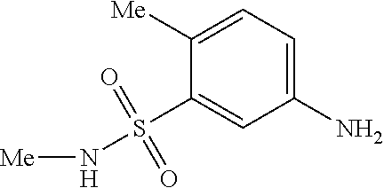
C1(N)=CC=C([Me])C(S(N[Me])(=O)=O)=C1
